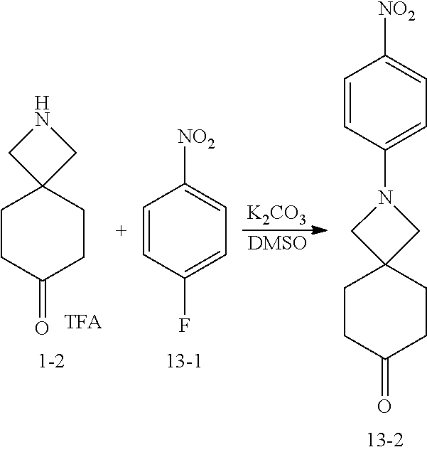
C12(CCC(=O)CC1)CNC2.[K2CO3].[DMSO].N1(C2=CC=C([NO2])C=C2)CC2(C1)CCC(=O)CC2.FC1=CC=C([NO2])C=C1
